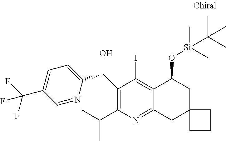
C1(C(O)C2=CC=C(C(F)(F)F)C=N2)=C(C(C)C)N=C2C(=C1I)C(O[Si](C(C)(C)C)(C)C)CC1(C2)CCC1
